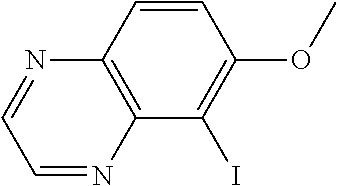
C1=NC2=C(N=C1)C=CC(OC)=C2I
